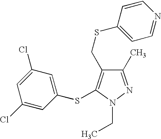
C1(C)=NN(CC)C(SC2=CC(Cl)=CC(Cl)=C2)=C1CSC1=CC=NC=C1
